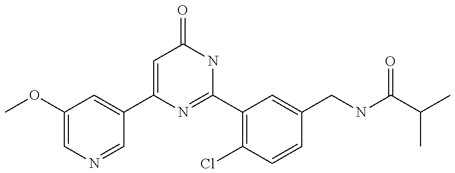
C1(C2=CC(OC)=CN=C2)=CC(=O)NC(C2=C(Cl)C=CC(CNC(C(C)C)=O)=C2)=N1
